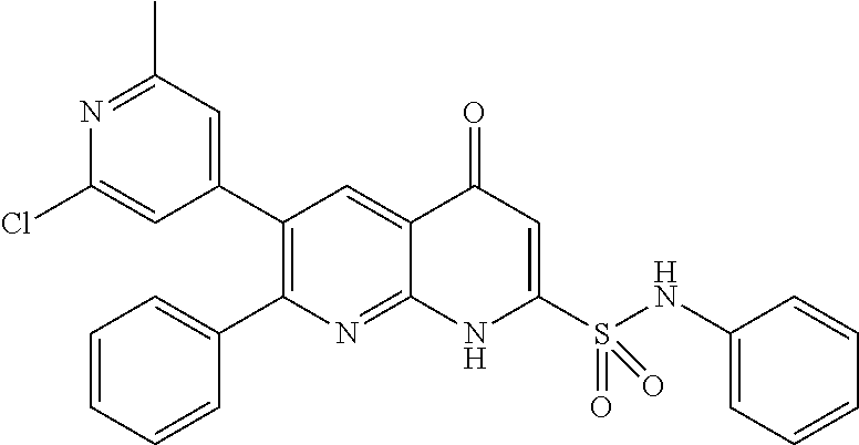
N1=C(C)C=C(C2=C(C3=CC=CC=C3)N=C3C(=C2)C(=O)C=C(S(NC2=CC=CC=C2)(=O)=O)N3)C=C1Cl
